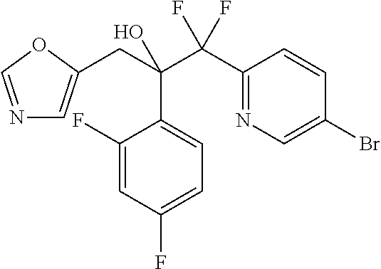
N1=COC(CC(C(C2=NC=C(Br)C=C2)(F)F)(O)C2=CC=C(F)C=C2F)=C1
